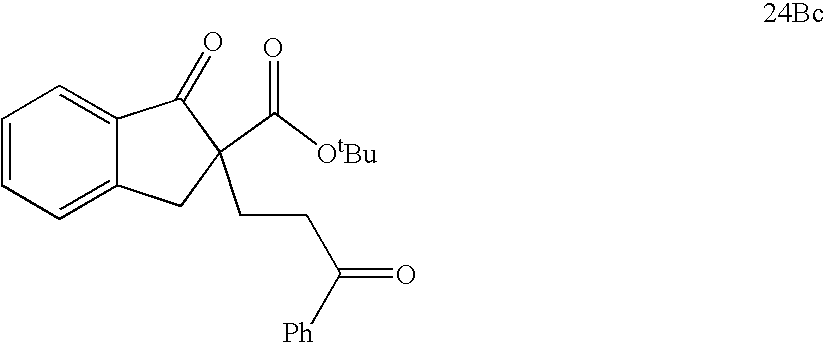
C1=CC=C2C(=C1)C(=O)C(CCC(=O)[Ph])(C([OtBu])=O)C2
